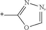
*C1=NN=CO1
